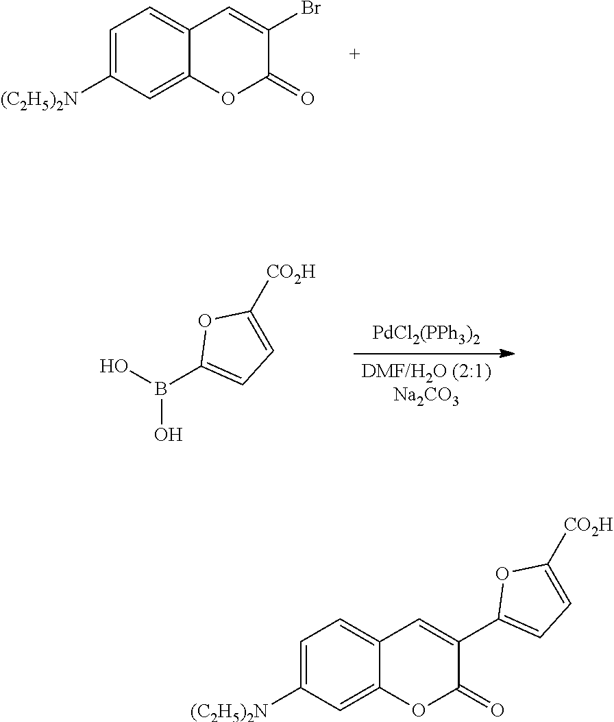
[PdCl2(PPh3)2].[DMF/H2O (2:1)Na2CO3].OB(C1=CC=C([CO2H])O1)O.C1=C([(C2H5)2N])C=C2C(=C1)C=C(Br)C(=O)O2.C1=C([(C2H5)2N])C=C2C(=C1)C=C(C1=CC=C([CO2H])O1)C(=O)O2
